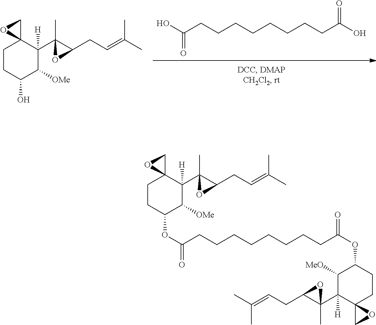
C1CC(OC(CCCCCCCCC(OC2CCC3(C(C4(C)C(CC=C(C)C)O4)([H])C2[MeO])CO3)=O)=O)C([OMe])C(C2(C)C(CC=C(C)C)O2)([H])C12CO2.C1CC(O)C([OMe])C(C2(C)C(CC=C(C)C)O2)([H])C12CO2.OC(CCCCCCCCC(O)=O)=O
